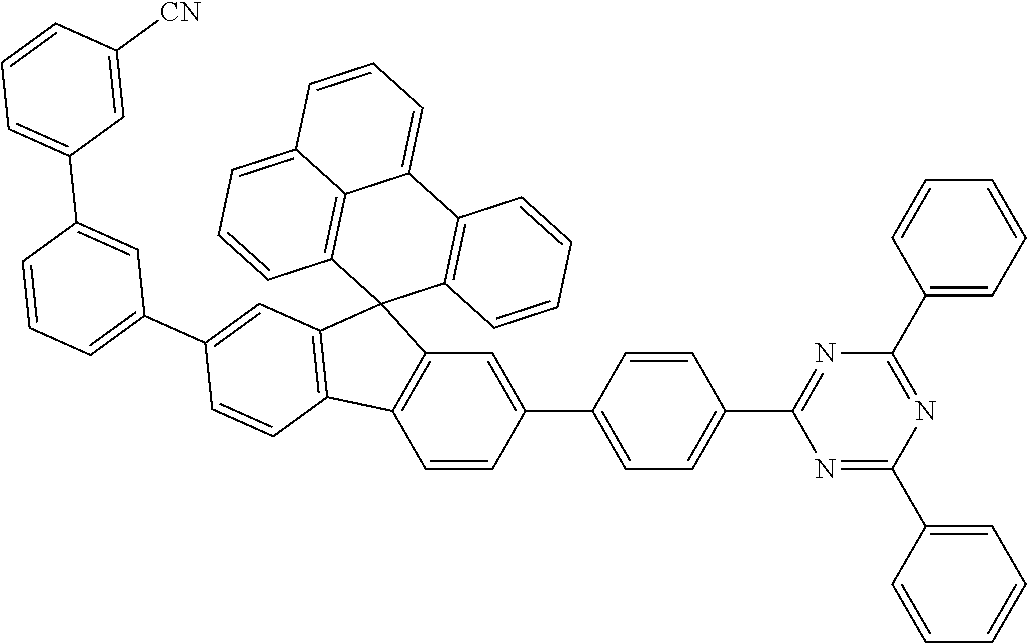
C1=CC2=C(C=C1C1=CC=C(C3=NC(C4=CC=CC=C4)=NC(C4=CC=CC=C4)=N3)C=C1)C1(C3=C2C=CC(C2=CC=CC(C4=CC=CC([CN])=C4)=C2)=C3)C2=C(C3=CC=CC4=CC=CC1=C34)C=CC=C2
